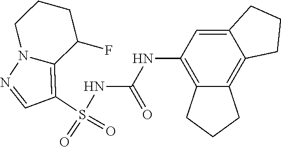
S(NC(NC1=C2C(=C3C(=C1)CCC3)CCC2)=O)(C1=C2N(N=C1)CCCC2F)(=O)=O
